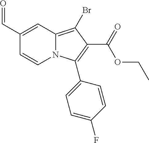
C1(C=O)=CC2=C(Br)C(C(=O)OCC)=C(C3=CC=C(F)C=C3)N2C=C1
